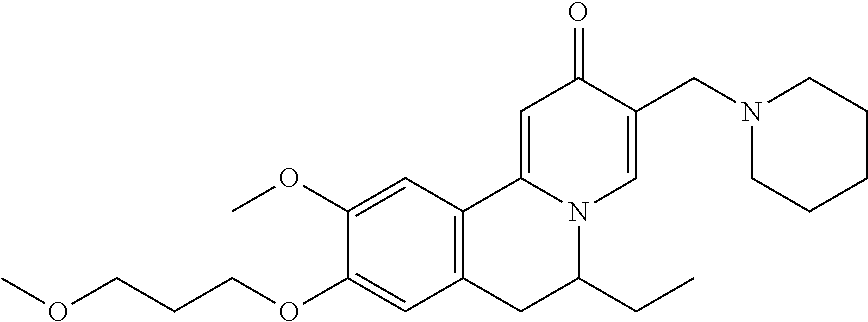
COCCCOC1=CC2=C(C=C1OC)C1=CC(=O)C(CN3CCCCC3)=CN1C(CC)C2
